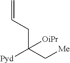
C(C(C[Me])([Pyd])[OiPr])C=C
